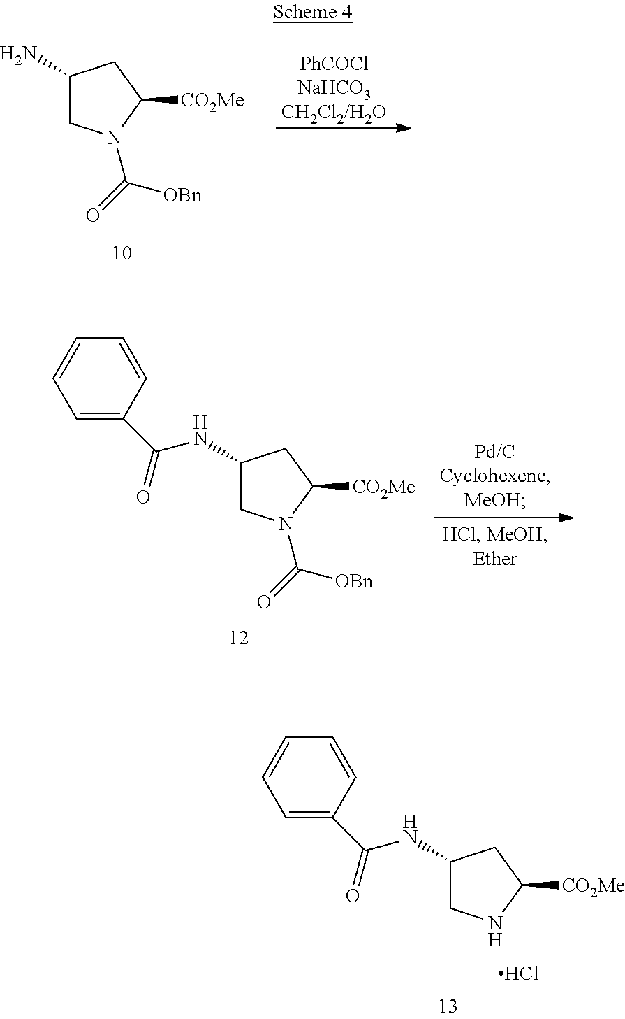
C1(N)CN(C(=O)[OBn])C([CO2Me])C1.C1(NC(C2=CC=CC=C2)=O)CN(C(=O)[OBn])C([CO2Me])C1.C1(NC(C2=CC=CC=C2)=O)CNC([CO2Me])C1.Cl
